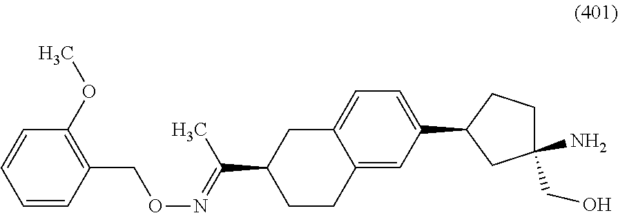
C1=CC(CON=C(C)C2CCC3=CC(C4CC(N)(CO)CC4)=CC=C3C2)=C(OC)C=C1
